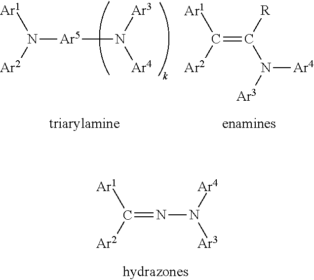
[Ar5](N([Ar2])[Ar1])N([Ar4])[Ar3].C(=C([Ar2])[Ar1])([R])N([Ar3])[Ar4].N(=C([Ar2])[Ar1])N([Ar3])[Ar4]
